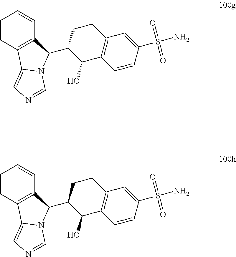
C1=CC2=C(C=C1)C(C1C(O)C3=C(CC1)C=C(S(N)(=O)=O)C=C3)N1C2=CN=C1.C1=CC2=C(C=C1)C(C1C(O)C3=C(CC1)C=C(S(N)(=O)=O)C=C3)N1C2=CN=C1
